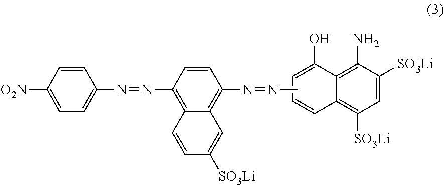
C1=CC([O2N])=CC=C1N=NC1=C2C(=C(N=NC)C=C1)C=C([SO3Li])C=C2.C1=C([SO3Li])C(N)=C2C(=C1[SO3Li])C=CC=C2O
